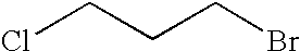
ClCCCBr
